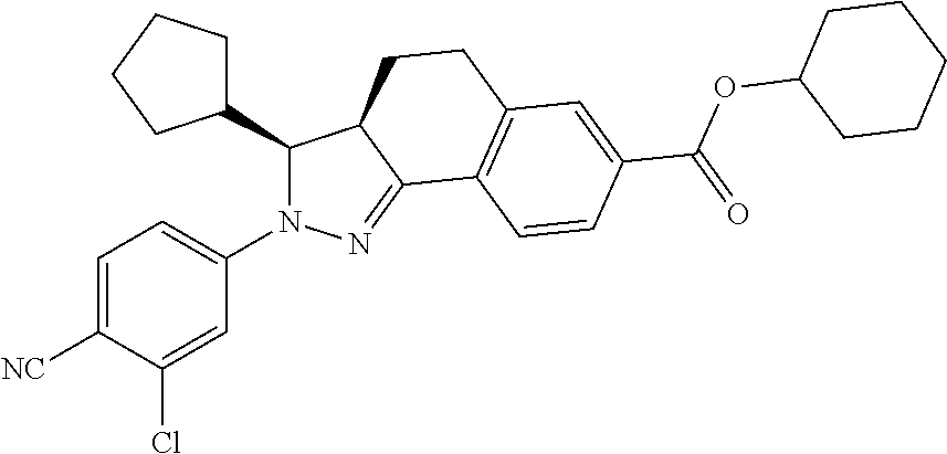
C1=C([NC])C(Cl)=CC(N2C(C3CCCC3)C3C(=N2)C2=C(CC3)C=C(C(=O)OC3CCCCC3)C=C2)=C1
